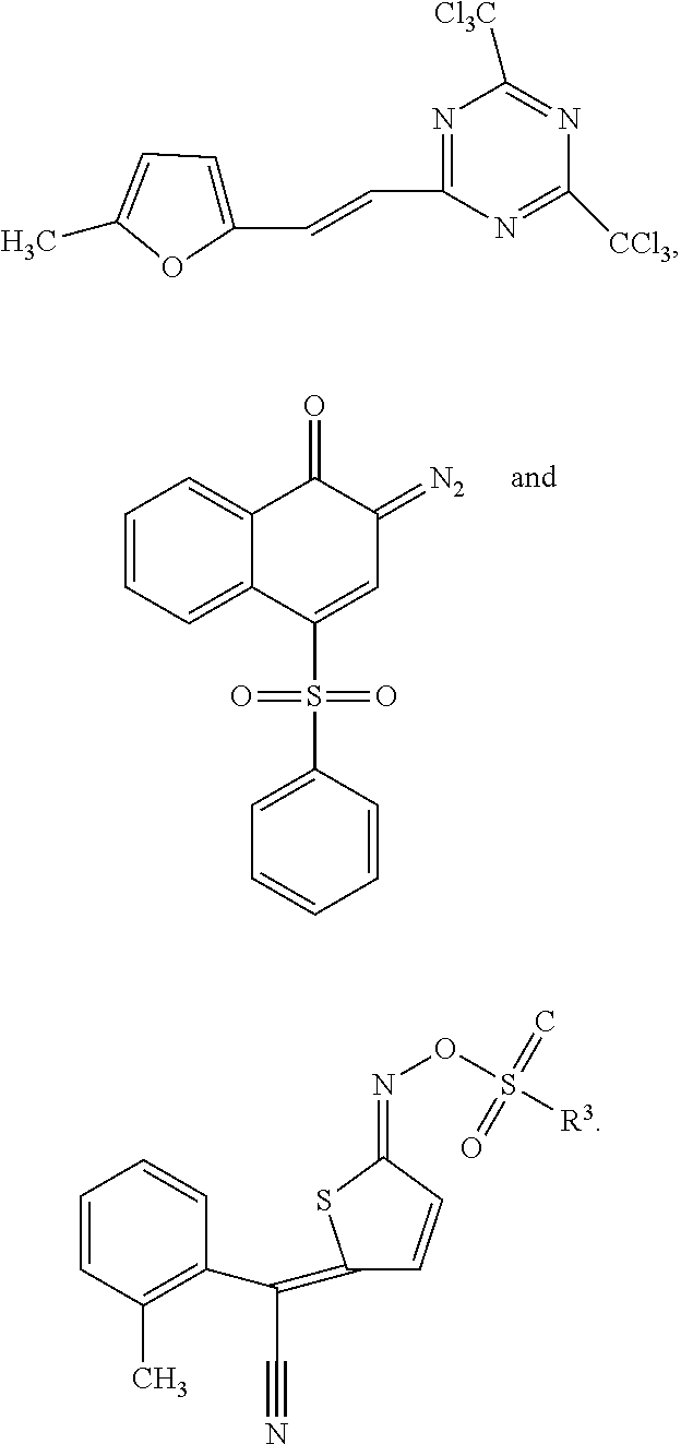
C1=CC=C2C(=C1)C(=O)C(=[N2])C=C2S(=O)(=O)C1=CC=CC=C1.N1=C(C=CC2=CC=C(C)O2)N=C([CCl3])N=C1[Cl3C].C1=CC(C)=C(C(=C2C=CC(=NOS([R3])(=C)=O)S2)C#N)C=C1
